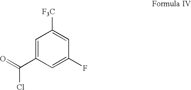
C1(C(Cl)=O)=CC([F3C])=CC(F)=C1
